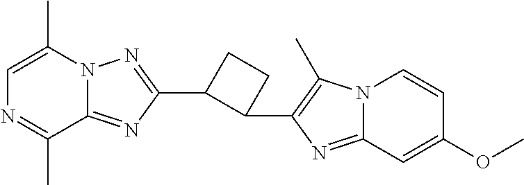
C12=NC(C3C(C4=C(C)N5C(=N4)C=C(OC)C=C5)CC3)=NN1C(C)=CN=C2C
